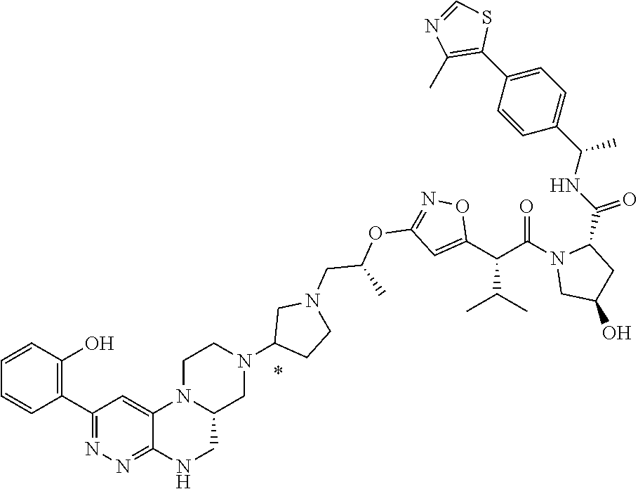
C12CNC3=NN=C(C4=C(O)C=CC=C4)C=C3N1CCN(C1CN(CC(C)OC3=NOC(C(C(N4CC(O)CC4C(NC(C4=CC=C(C5=C(C)N=CS5)C=C4)C)=O)=O)C(C)C)=C3)CC1)C2
